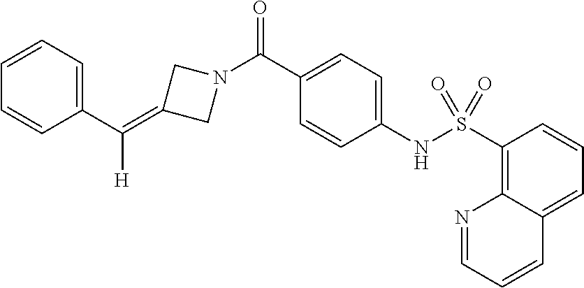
C1(C(=C2CN(C(C3=CC=C(NS(C4=C5C(=CC=C4)C=CC=N5)(=O)=O)C=C3)=O)C2)[H])=CC=CC=C1
